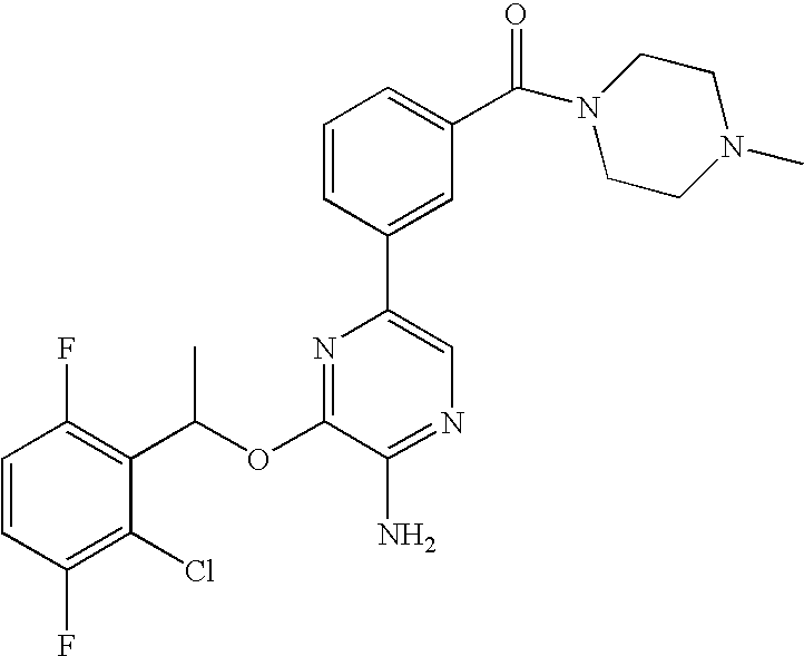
C1=CC(F)=C(C(OC2=NC(C3=CC(C(=O)N4CCN(C)CC4)=CC=C3)=CN=C2N)C)C(Cl)=C1F
